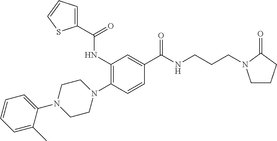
C1=CC=C(C)C(N2CCN(C3=C(NC(C4=CC=CS4)=O)C=C(C(NCCCN4CCCC4=O)=O)C=C3)CC2)=C1
